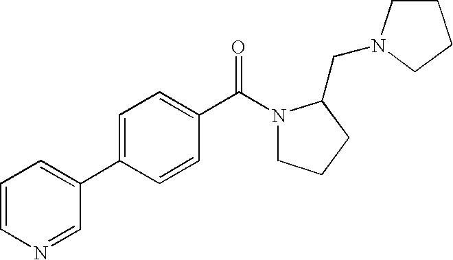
C1=CN=CC(C2=CC=C(C(N3CCCC3CN3CCCC3)=O)C=C2)=C1
